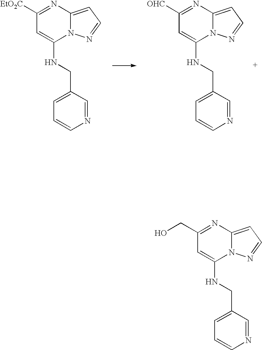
C1([EtO2C])=NC2=CC=NN2C(NCC2=CC=CN=C2)=C1.C1([OHC])=NC2=CC=NN2C(NCC2=CC=CN=C2)=C1.C1(CO)=NC2=CC=NN2C(NCC2=CC=CN=C2)=C1
